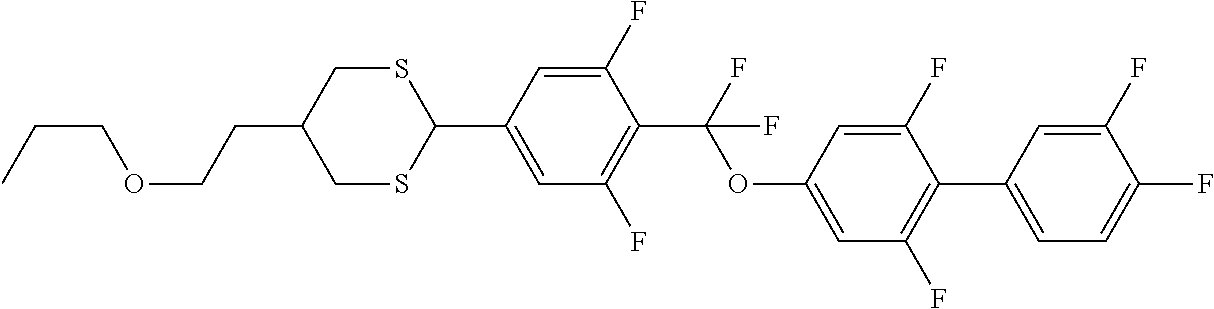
S1CC(CCOCCC)CSC1C1=CC(F)=C(C(F)(OC2=CC(F)=C(C3=CC=C(F)C(F)=C3)C(F)=C2)F)C(F)=C1
